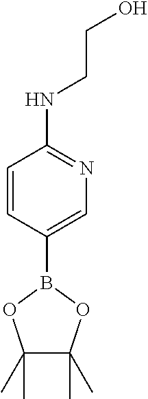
C1=CC(B2OC(C)(C)C(C)(C)O2)=CN=C1NCCO
